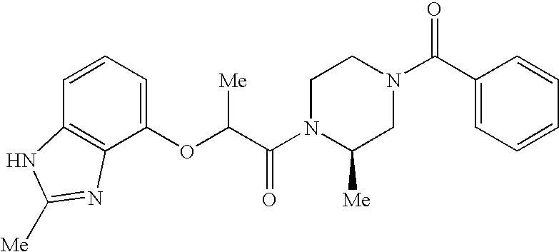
C12=C(C(OC(C(N3C([Me])CN(C(C4=CC=CC=C4)=O)CC3)=O)[Me])=CC=C1)N=C([Me])N2
